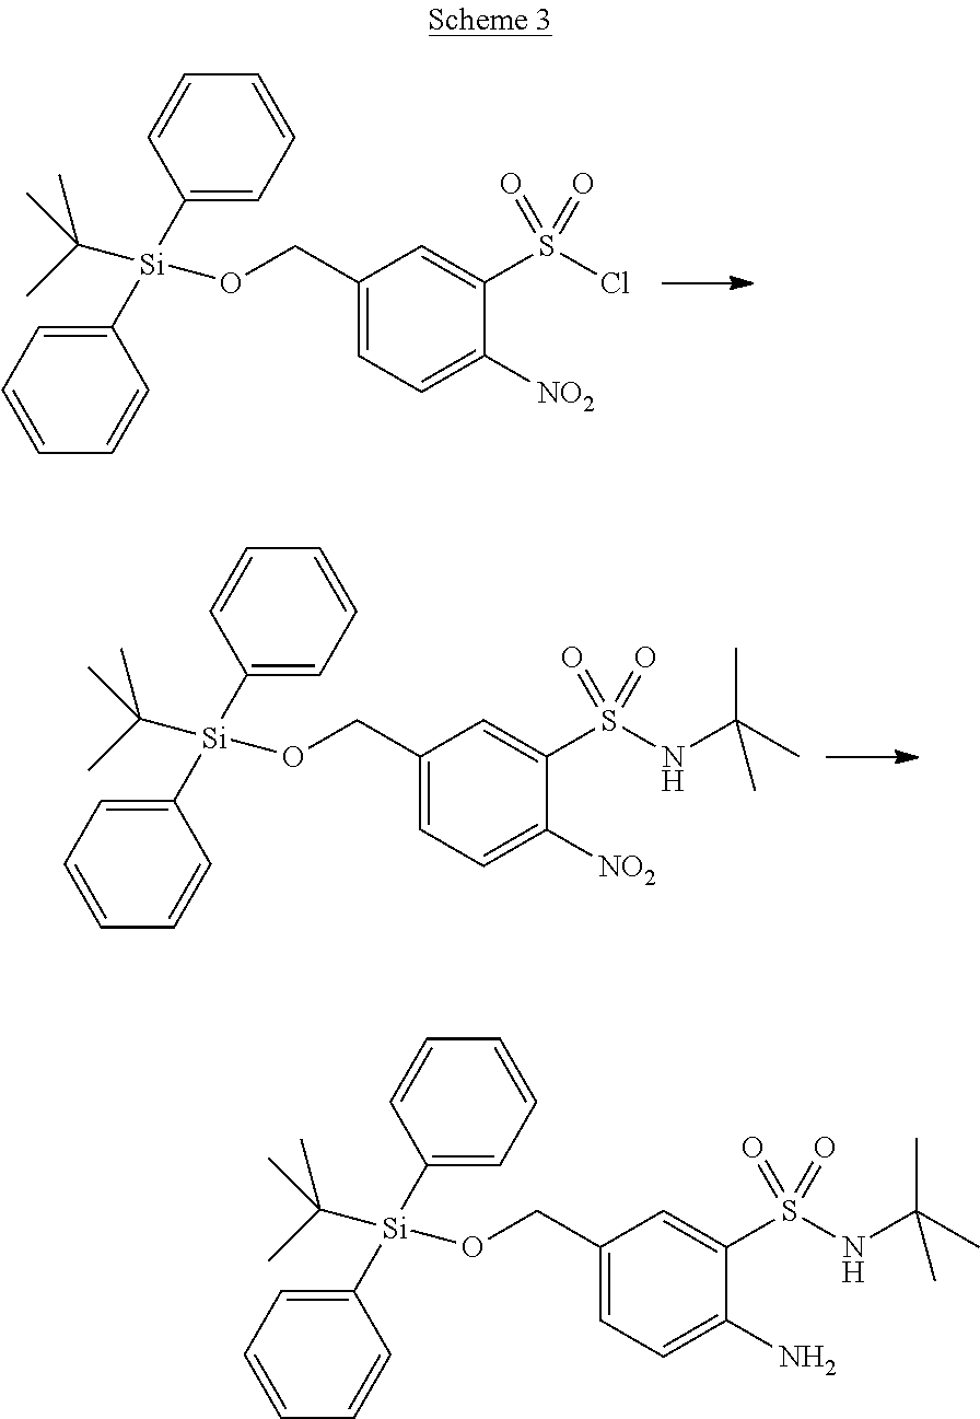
C1([Si](C2=CC=CC=C2)(C(C)(C)C)OCC2=CC=C([NO2])C(S(Cl)(=O)=O)=C2)=CC=CC=C1.C1([Si](C2=CC=CC=C2)(C(C)(C)C)OCC2=CC=C([NO2])C(S(NC(C)(C)C)(=O)=O)=C2)=CC=CC=C1.C1([Si](C2=CC=CC=C2)(C(C)(C)C)OCC2=CC=C(N)C(S(NC(C)(C)C)(=O)=O)=C2)=CC=CC=C1
